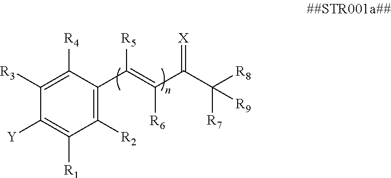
C1([R2])=C(C(=C(C(C([R7])([R8])[R9])=[X])[R6])[R5])C([R4])=C([R3])C([Y])=C1[R1]
